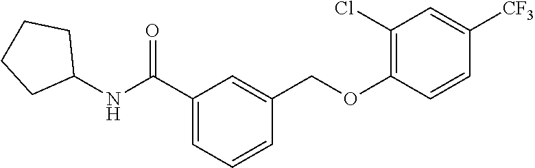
C1(C(NC2CCCC2)=O)=CC=CC(COC2=C(Cl)C=C([CF3])C=C2)=C1
